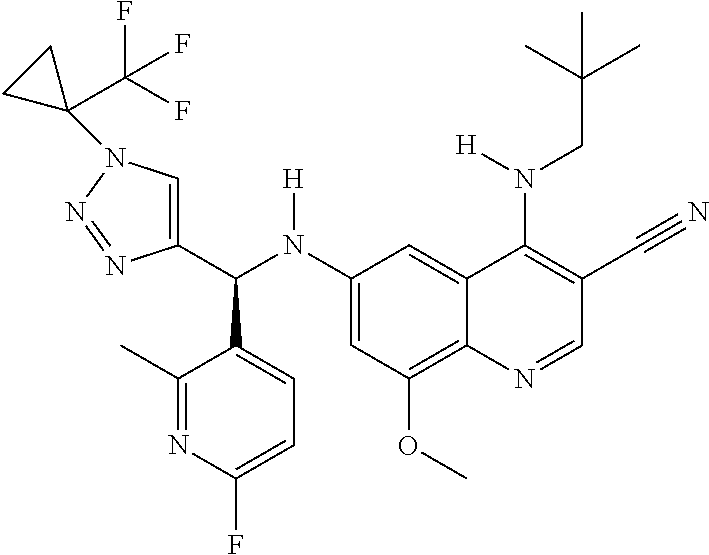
C1(N(C(C2=CN(C3(C(F)(F)F)CC3)N=N2)C2=CC=C(F)N=C2C)[H])=CC(OC)=C2C(=C1)C(N(CC(C)(C)C)[H])=C(C#N)C=N2
